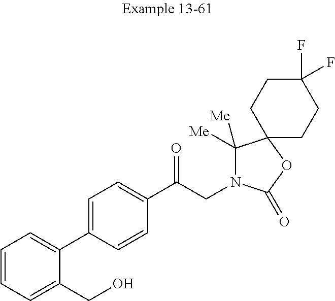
C1=CC=C(CO)C(C2=CC=C(C(CN3C([Me])([Me])C4(OC3=O)CCC(F)(F)CC4)=O)C=C2)=C1
